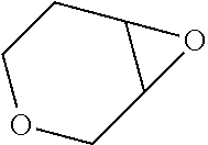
C1OCC2C(C1)O2
